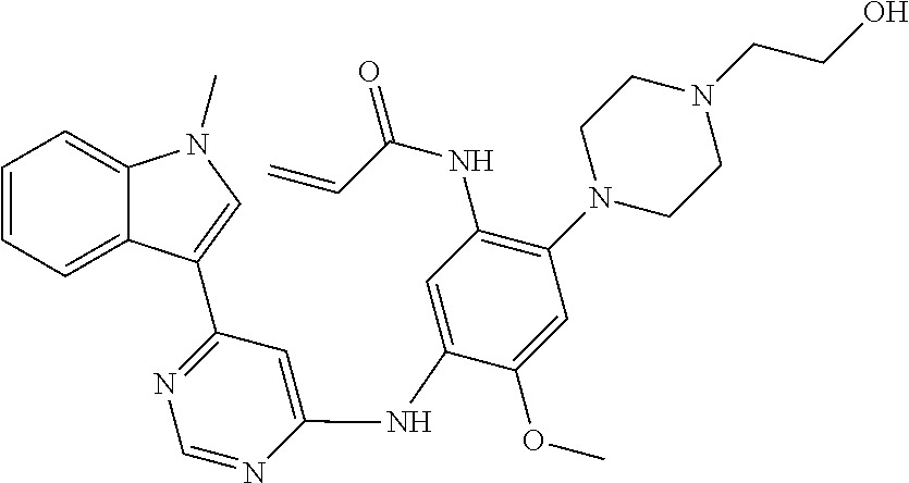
C1(NC2=CC(C3=CN(C)C4=CC=CC=C43)=NC=N2)=CC(NC(C=C)=O)=C(N2CCN(CCO)CC2)C=C1OC
